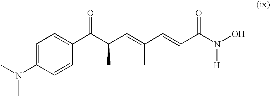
C1=C(N(C)C)C=CC(C(C(C=C(C=CC(N(O)[H])=O)C)C)=O)=C1
